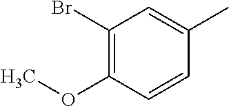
C1(Br)=C(OC)C=CC(C)=C1
